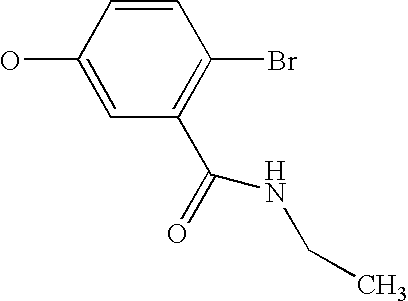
C1=C(O)C=CC(Br)=C1C(=O)NCC
